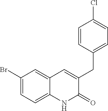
C1(Br)=CC=C2C(=C1)C=C(CC1=CC=C(Cl)C=C1)C(=O)N2
